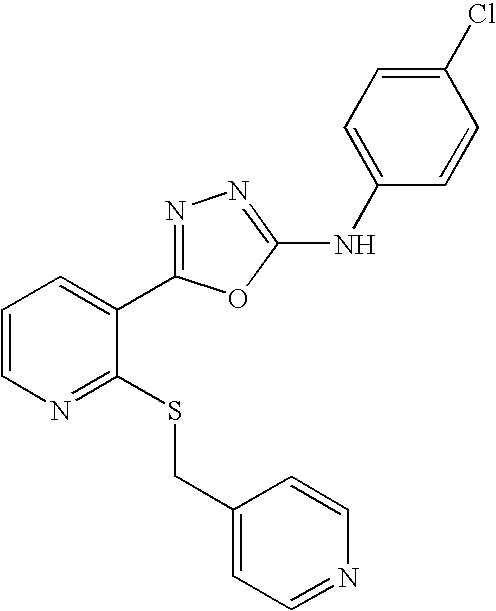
C1(CSC2=NC=CC=C2C2=NN=C(NC3=CC=C(Cl)C=C3)O2)=CC=NC=C1
